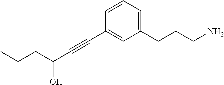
C1(CCCN)=CC=CC(C#CC(O)CCC)=C1
